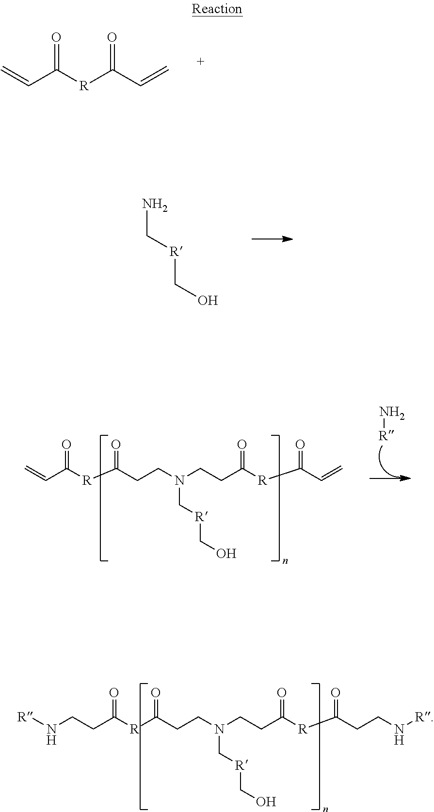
C=CC([R]C(C=C)=O)=O.NC[R]CO.C=CC([R]C(CCN(CCC([R]C(C=C)=O)=O)C[R]CO)=O)=O.[R]N.[R]NCCC([R]C(CCN(CCC([R]C(CCN[R])=O)=O)C[R]CO)=O)=O
